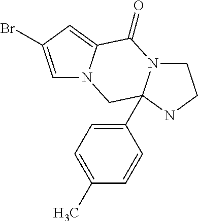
C1=C(Br)C=C2N1CC1(C3=CC=C(C)C=C3)N(C2=O)CCN1
